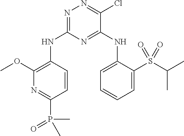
C1=CC(NC2=NN=C(Cl)C(NC3=CC=CC=C3S(C(C)C)(=O)=O)=N2)=C(OC)N=C1P(=O)(C)C
